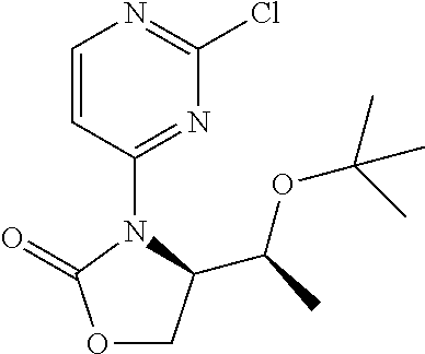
C1=CC(N2C(=O)OCC2C(OC(C)(C)C)C)=NC(Cl)=N1
